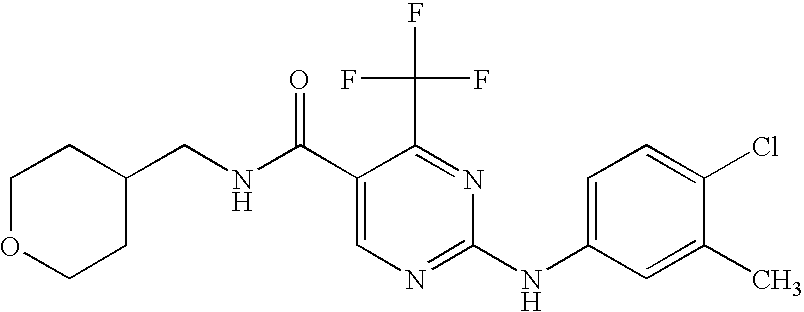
C1(CNC(C2=CN=C(NC3=CC=C(Cl)C(C)=C3)N=C2C(F)(F)F)=O)CCOCC1
